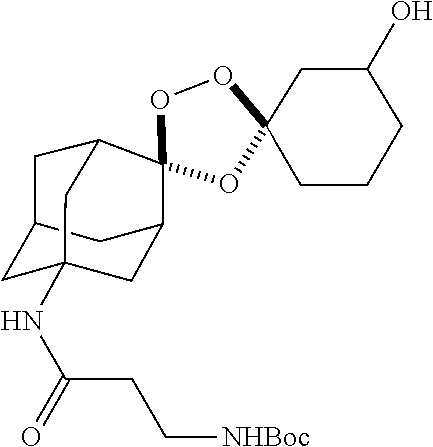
O1C2(CCCC(O)C2)OC2(O1)C1CC3CC(NC(CC[NHBoc])=O)(CC2C3)C1
